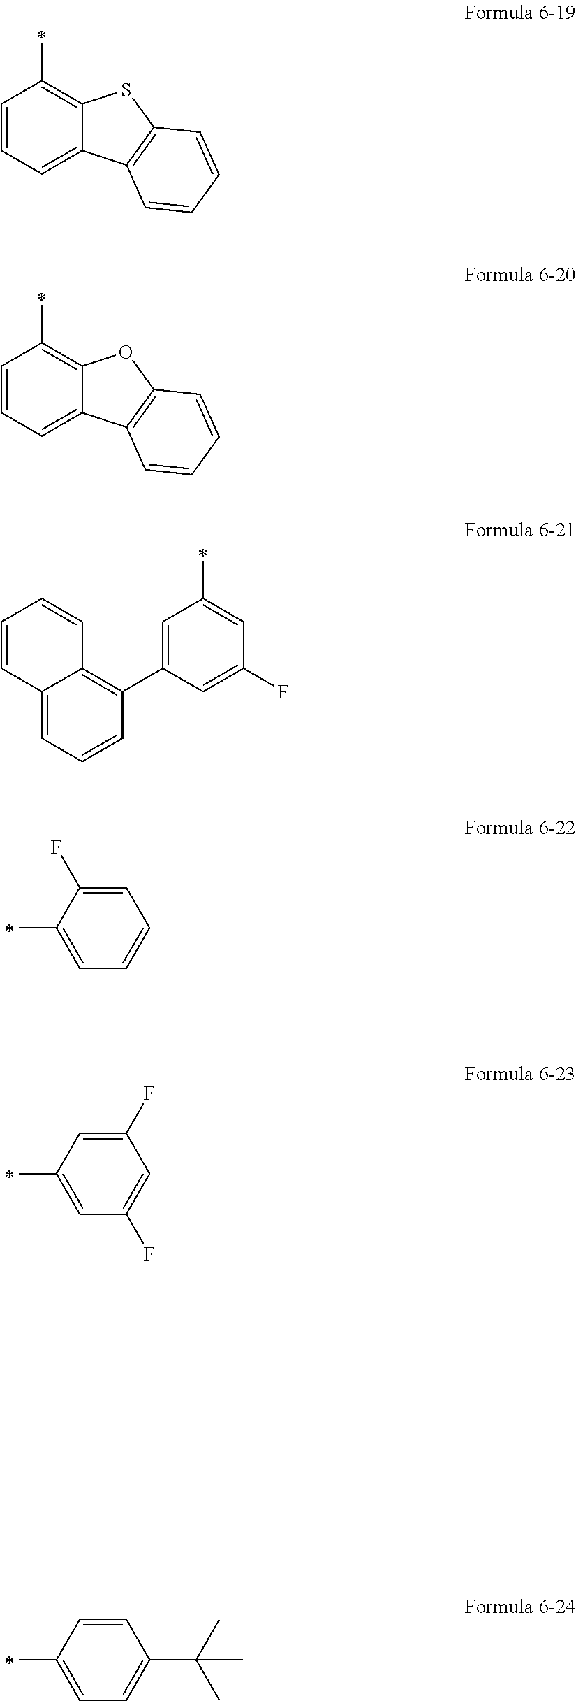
C1=CC=C2C(=C1C)SC1=C2C=CC=C1.C1=CC=C2C(=C1C)OC1=C2C=CC=C1.C12=CC=CC(C3=CC(C)=CC(F)=C3)=C1C=CC=C2.C1=C(F)C(C)=CC=C1.C1(F)=CC(C)=CC(F)=C1.C1=CC(C)=CC=C1C(C)(C)C
